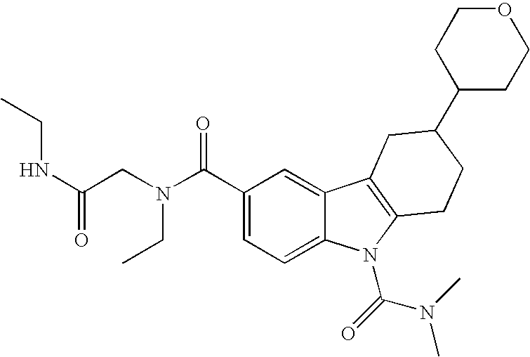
C1(C(=O)N(CC(NCC)=O)CC)=CC=C2C(=C1)C1=C(N2C(=O)N(C)C)CCC(C2CCOCC2)C1
